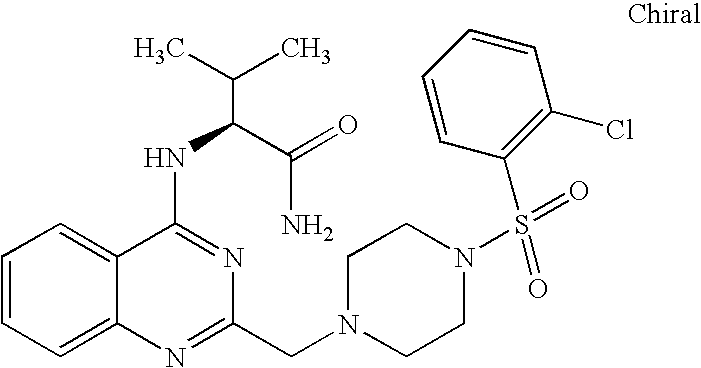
C1=CC=C2C(=C1)C(NC(C(N)=O)C(C)C)=NC(CN1CCN(S(=O)(=O)C3=C(Cl)C=CC=C3)CC1)=N2
